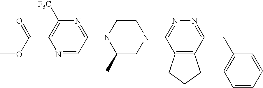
N1=CC(N2C(C)CN(C3=NN=C(CC4=CC=CC=C4)C4=C3CCC4)CC2)=NC([F3C])=C1C(OC)=O
